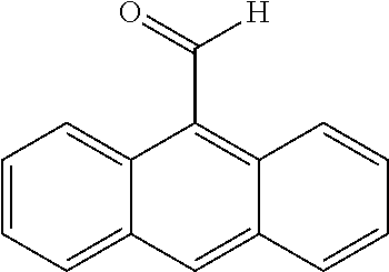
C1=CC=C2C(=C1)C(C(=O)[H])=C1C(=C2)C=CC=C1
